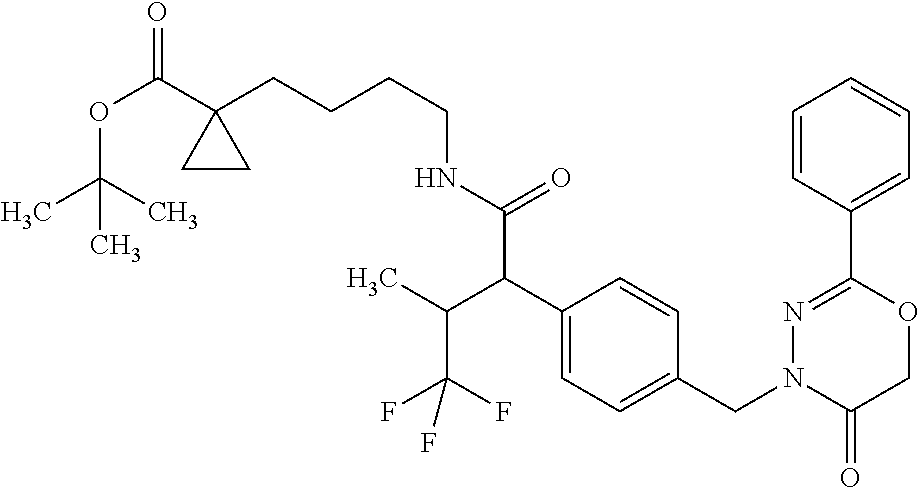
C1=CC(C2=NN(CC3=CC=C(C(C(C(F)(F)F)C)C(NCCCCC4(C(OC(C)(C)C)=O)CC4)=O)C=C3)C(=O)CO2)=CC=C1
